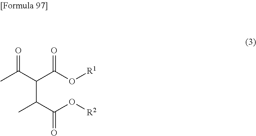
CC(C(C(O[R1])=O)C(C)C(O[R2])=O)=O
